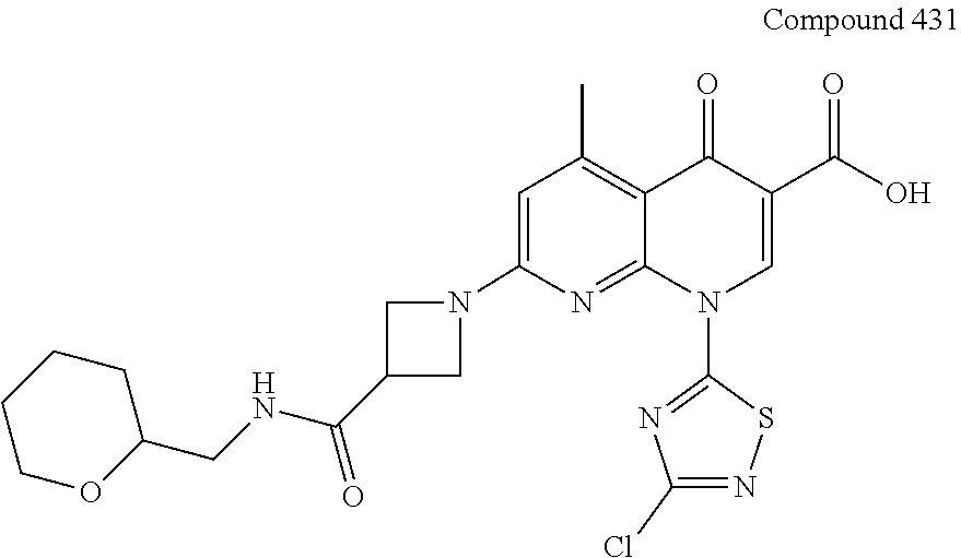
C1=C(N2CC(C(NCC3CCCCO3)=O)C2)N=C2C(=C1C)C(=O)C(C(O)=O)=CN2C1=NC(Cl)=NS1
